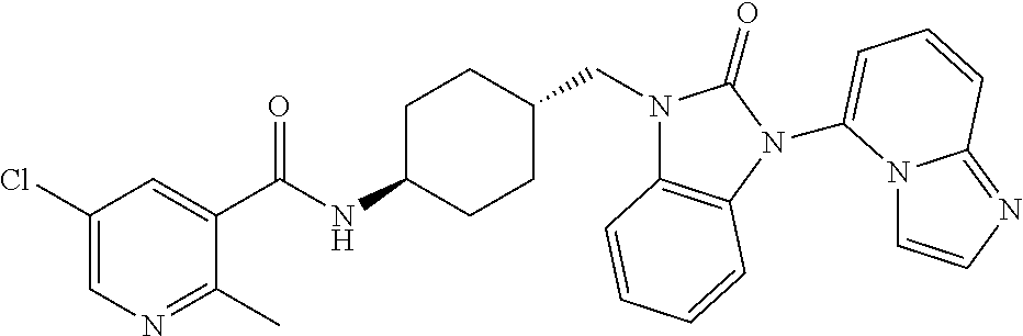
C1(Cl)=CN=C(C)C(C(NC2CCC(CN3C4=C(N(C5=CC=CC6=NC=CN65)C3=O)C=CC=C4)CC2)=O)=C1
